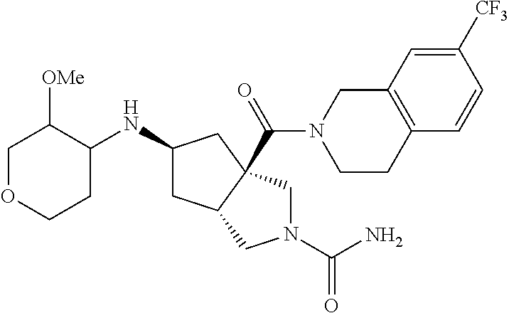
C1OCCC(NC2CC3C(C(=O)N4CCC5=C(C4)C=C([CF3])C=C5)(C2)CN(C(=O)N)C3)C1[OMe]
